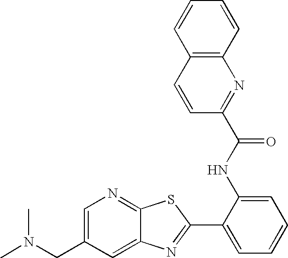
C12=CC(CN(C)C)=CN=C1SC(C1=CC=CC=C1NC(=O)C1=NC3=C(C=C1)C=CC=C3)=N2
